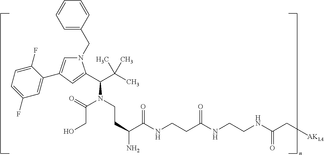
N1(CC2=CC=CC=C2)C=C(C2=CC(F)=CC=C2F)C=C1C(C(C)(C)C)N(CCC(C(NCCC(NCCNC(C[AK1A])=O)=O)=O)N)C(=O)CO
